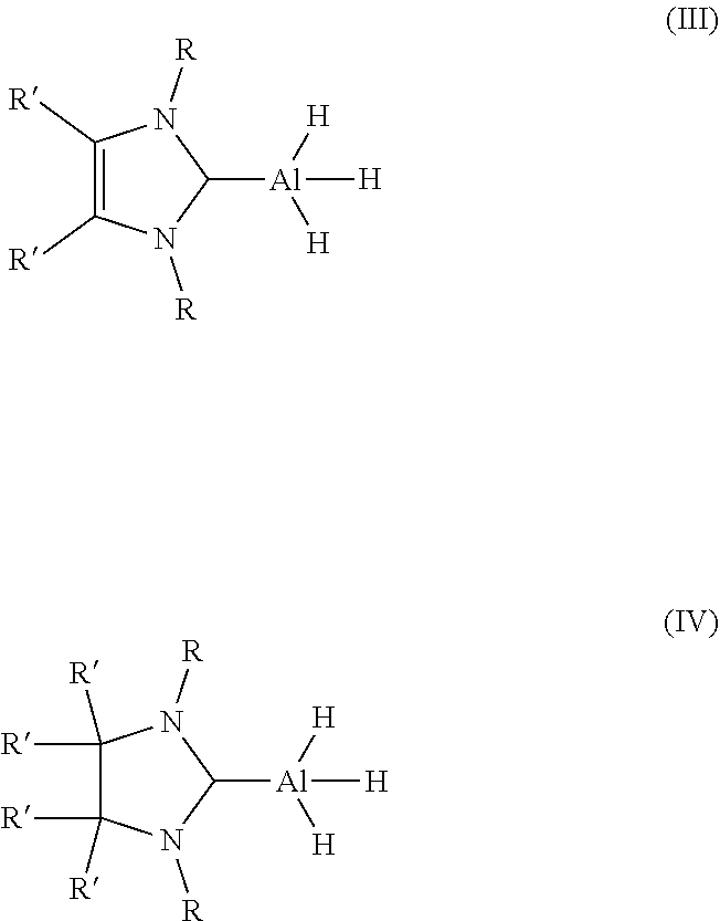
C1([R])=C([R])N([R])C([Al]([H])([H])[H])N1[R].C1([R])([R])C([R])([R])N([R])C([Al]([H])([H])[H])N1[R]
